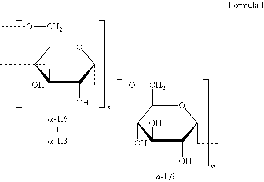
O1C(COC)C2(C)(O)C(C(O)C1COCC1OC(CC)C(O)C(O)C1O)O2
